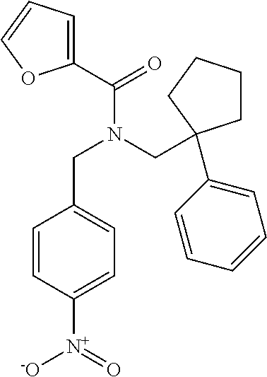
C1=CC([N+](=O)[O-])=CC=C1CN(C(=O)C1=CC=CO1)CC1(C2=CC=CC=C2)CCCC1
